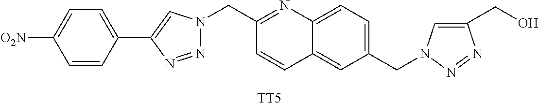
[TT5].C1=CC(C2=CN(CC3=NC4=CC=C(CN5C=C(CO)N=N5)C=C4C=C3)N=N2)=CC=C1[O2N]
